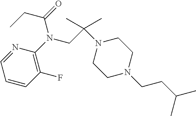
N1=CC=CC(F)=C1N(CC(N1CCN(CCC(C)C)CC1)(C)C)C(=O)CC
